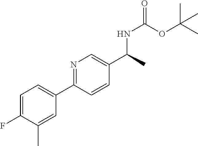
N1=C(C2=CC=C(F)C(C)=C2)C=CC(C(NC(OC(C)(C)C)=O)C)=C1
